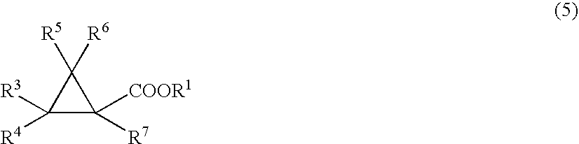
C1([R3])([R4])C([R7])([COOR1])C1([R5])[R6]
